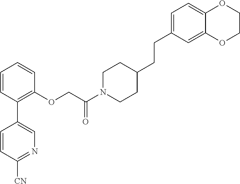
C1=CC(C2=CN=C([CN])C=C2)=C(OCC(N2CCC(CCC3=CC=C4C(=C3)OCCO4)CC2)=O)C=C1
